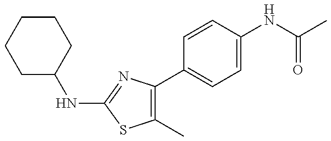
C1(C)=C(C2=CC=C(NC(C)=O)C=C2)N=C(NC2CCCCC2)S1
